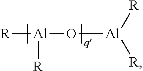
[R][Al](O[Al]([R])[R])[R]
